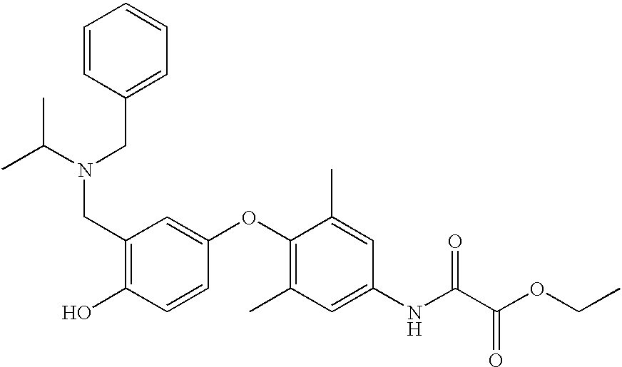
C1=CC(CN(CC2=C(O)C=CC(OC3=C(C)C=C(NC(C(OCC)=O)=O)C=C3C)=C2)C(C)C)=CC=C1
